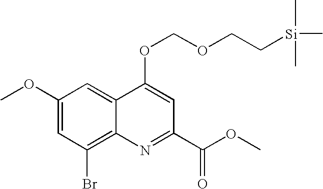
C1(OC)=CC(Br)=C2C(=C1)C(OCOCC[Si](C)(C)C)=CC(C(OC)=O)=N2
